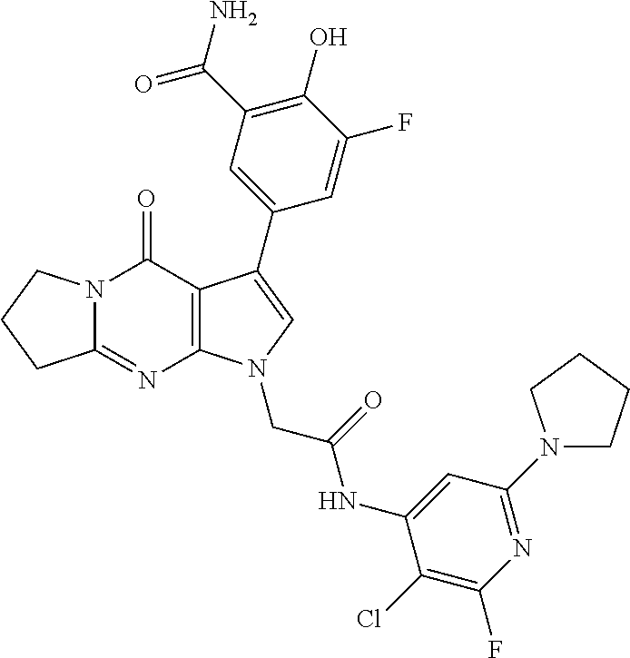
C12=NC3=C(C(=O)N1CCC2)C(C1=CC(C(N)=O)=C(O)C(F)=C1)=CN3CC(NC1=CC(N2CCCC2)=NC(F)=C1Cl)=O
